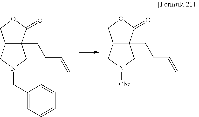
C12C(CCC=C)(CN(CC3=CC=CC=C3)C1)C(=O)OC2.C12C(CCC=C)(CN([Cbz])C1)C(=O)OC2
